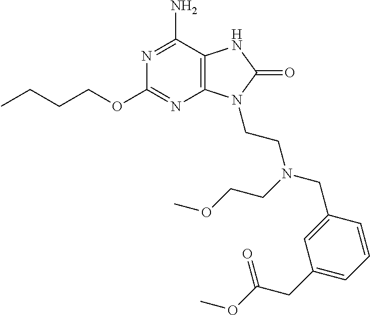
C1(OCCCC)=NC2=C(C(N)=N1)NC(=O)N2CCN(CC1=CC(CC(OC)=O)=CC=C1)CCOC
